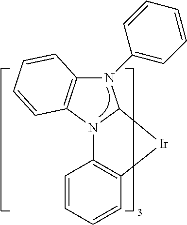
N12C3=C(C=CC=C3)[Ir]C1N(C1=CC=CC=C1)C1=C2C=CC=C1
